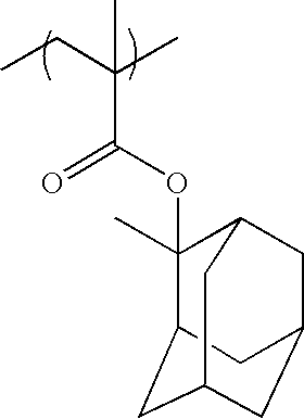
CCC(C)(C(OC1(C)C2CC3CC(CC1C3)C2)=O)C
